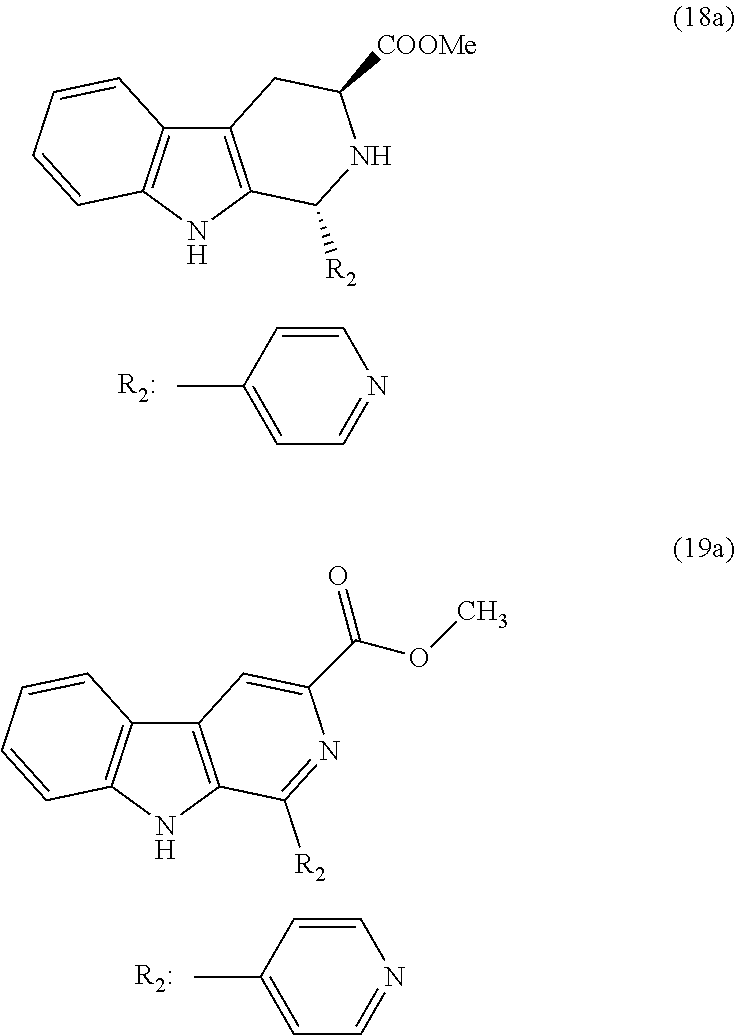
C12=C(NC3=C1C=CC=C3)C([R2])NC([COOMe])C2.C1=CC(C)=CC=N1.C12=C(NC3=C1C=CC=C3)C([R2])=NC(C(=O)OC)=C2.C1=CC(C)=CC=N1
